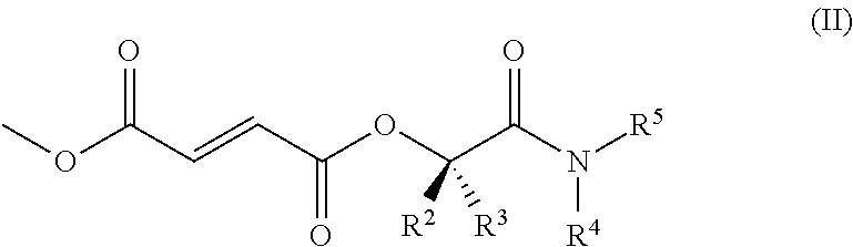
C(OC(C(N([R5])[R4])=O)([R2])[R3])(=O)C=CC(OC)=O
